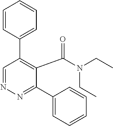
C1=CC(C2=C(C(N(CC)CC)=O)C(C3=CC=CC=C3)=NN=C2)=CC=C1
